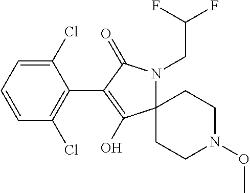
C12(N(CC(F)F)C(=O)C(C3=C(Cl)C=CC=C3Cl)=C1O)CCN(OC)CC2
